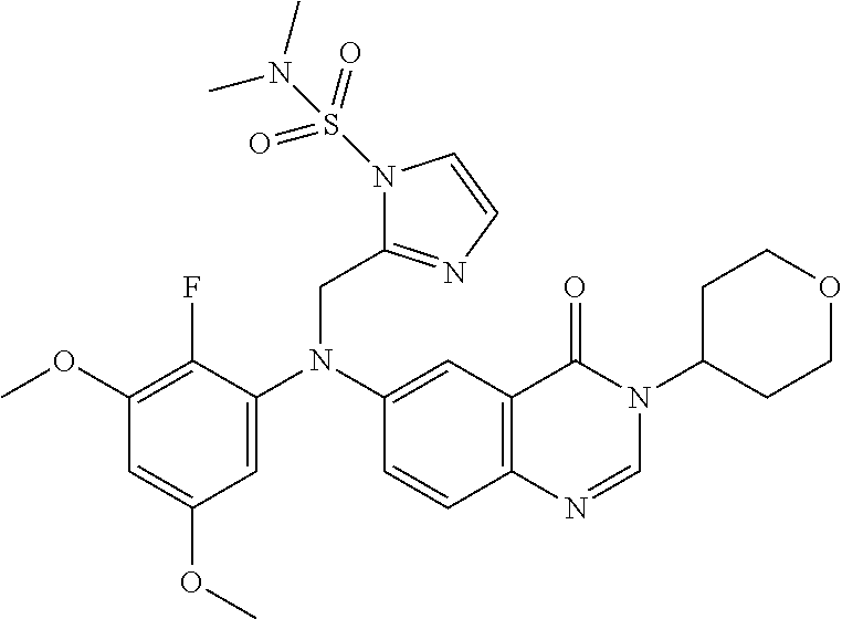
N1(S(N(C)C)(=O)=O)C(CN(C2=CC(OC)=CC(OC)=C2F)C2=CC3=C(C=C2)N=CN(C2CCOCC2)C3=O)=NC=C1
